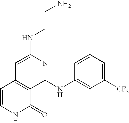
C(CN)NC1=CC2=C(C(=O)NC=C2)C(NC2=CC([CF3])=CC=C2)=N1
